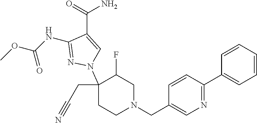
C1(NC(OC)=O)=NN(C2(CC#N)CCN(CC3=CN=C(C4=CC=CC=C4)C=C3)CC2F)C=C1C(=O)N
